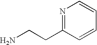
N1=C(CCN)C=CC=C1
